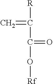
O([Rf])C(=O)C(=C)[R]
